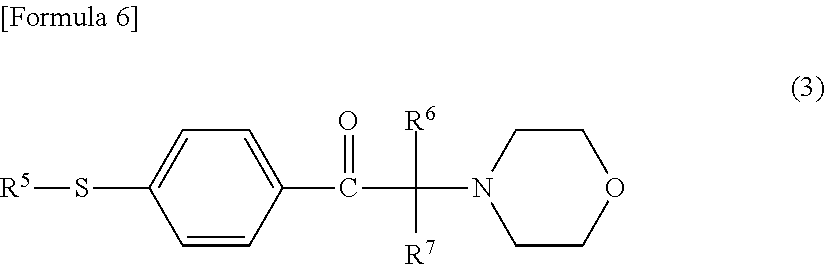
C1(C(C([R6])([R7])N2CCOCC2)=O)=CC=C(S[R5])C=C1
